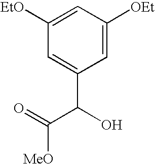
C1([EtO])=CC([OEt])=CC(C(O)C(=O)[MeO])=C1
